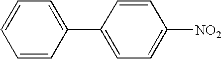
C1=CC(C2=CC=C([NO2])C=C2)=CC=C1
